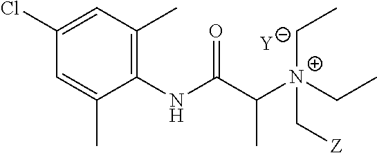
[Y].C1=C(C)C(NC(C([N+](C[Z])(CC)CC)C)=O)=C(C)C=C1Cl
